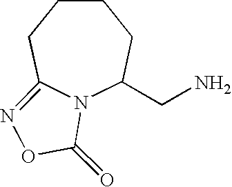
N12C(CN)CCCCC1=NOC2=O
